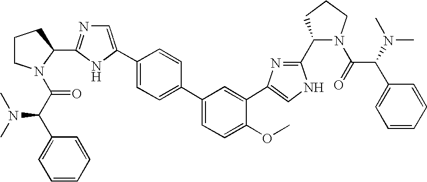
C1(C2=CN=C(C3CCCN3C(C(C3=CC=CC=C3)N(C)C)=O)N2)=CC=C(C2=CC=C(OC)C(C3=CNC(C4N(C(=O)C(N(C)C)C5=CC=CC=C5)CCC4)=N3)=C2)C=C1
